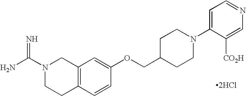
C12=C(C=CC(OCC3CCN(C4=CC=NC=C4[CO2H])CC3)=C1)CCN(C(N)=N)C2.[2HCl]
